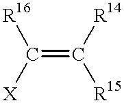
C(=C([R15])[R14])([X])[R16]
